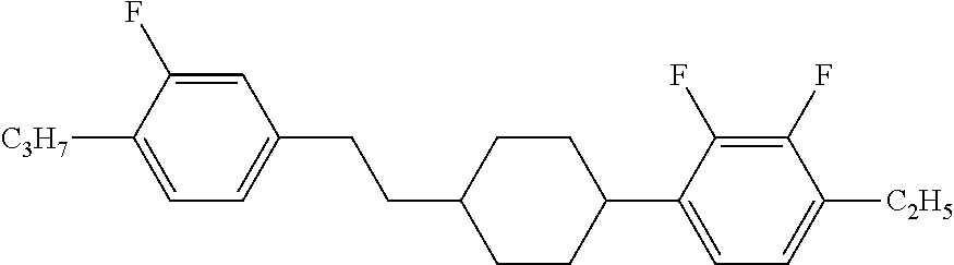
C1=C(F)C([C3H7])=CC=C1CCC1CCC(C2=CC=C([C2H5])C(F)=C2F)CC1
